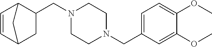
N1(CC2=CC=C(OC)C(OC)=C2)CCN(CC2C3C=CC(C2)C3)CC1
